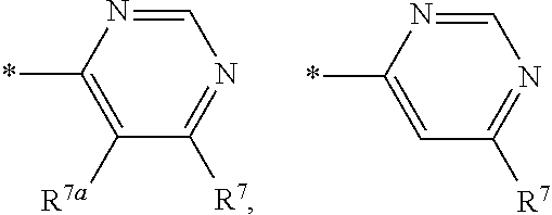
C1=NC(*)=C([R7a])C([R7])=N1.C1=NC(*)=CC([R7])=N1
